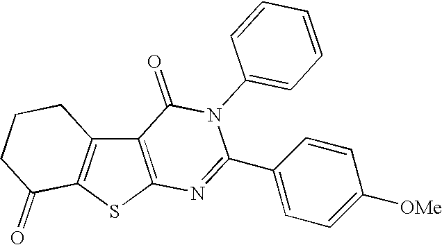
C12=C(SC3=C1CCCC3=O)N=C(C1=CC=C([OMe])C=C1)N(C1=CC=CC=C1)C2=O
